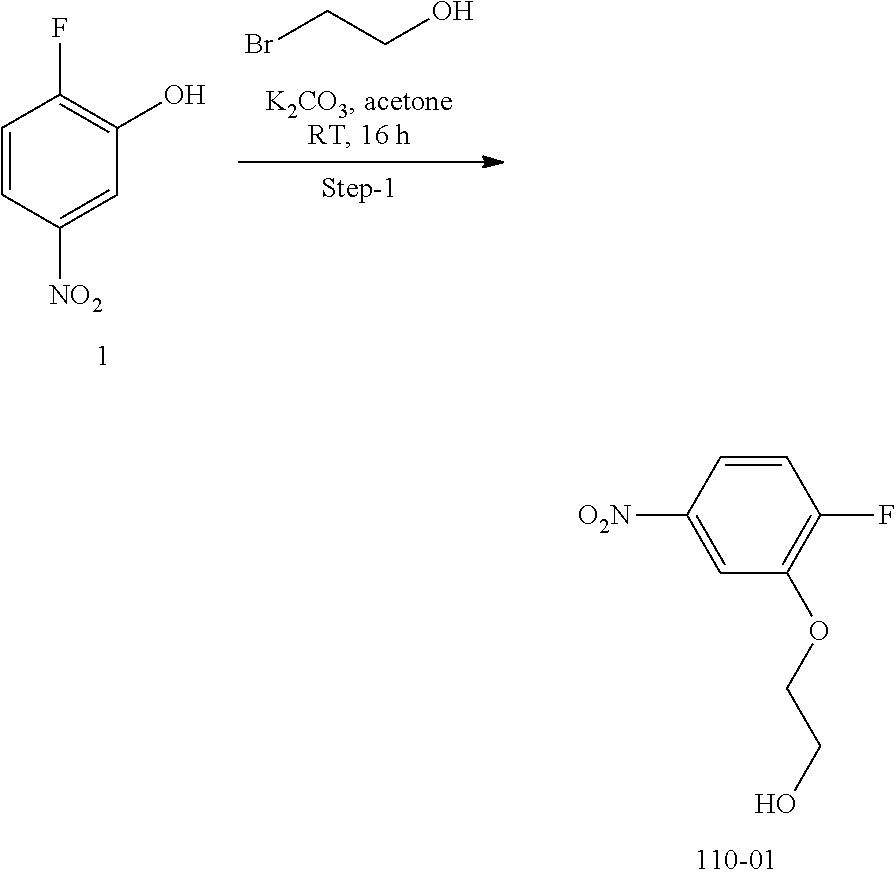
BrCCO.C1=CC([NO2])=CC(O)=C1F.C1=CC([O2N])=CC(OCCO)=C1F
